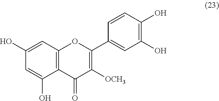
C1(O)=CC2=C(C(O)=C1)C(=O)C([OCH3])=C(C1=CC(O)=C(O)C=C1)O2
